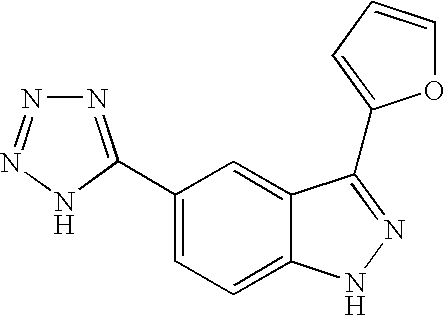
C1(C2=NN=NN2)=CC=C2C(=C1)C(C1=CC=CO1)=NN2
